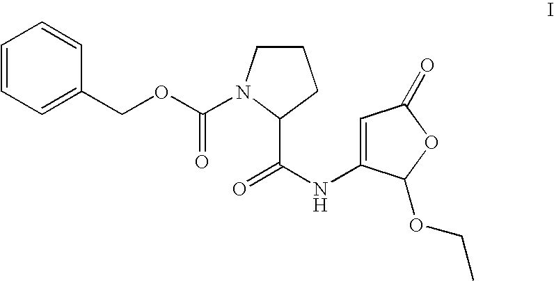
O=C(NC1=CC(=O)OC1OCC)C1N(C(OCC2=CC=CC=C2)=O)CCC1
